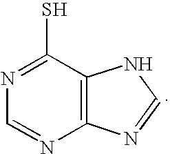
C1(S)=NC=NC2=C1NC=N2
